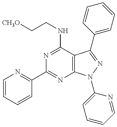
C1(C2=NC3=C(C(NCC[CH3O])=N2)C(C2=CC=CC=C2)=NN3C2=CC=CC=N2)=NC=CC=C1
